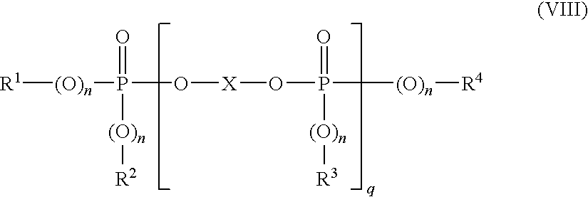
[R1][(O)n]P(O[X]OP(=O)([(O)n][R3])[(O)n][R4])(=O)[(O)n][R2]
